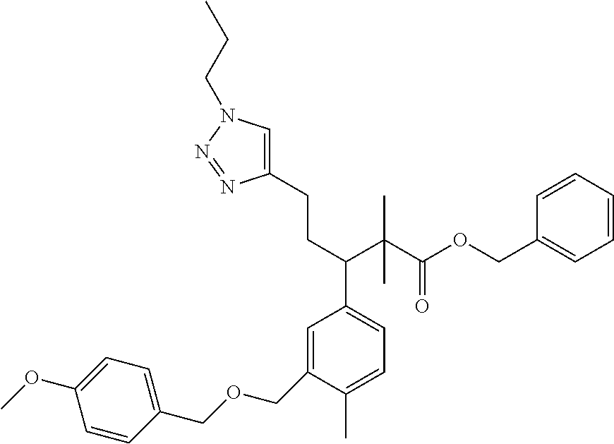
C1=C(COCC2=CC=C(OC)C=C2)C(C)=CC=C1C(C(C(OCC1=CC=CC=C1)=O)(C)C)CCC1=CN(CCC)N=N1
